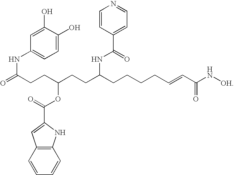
O=C(CCC(CCC(CCCCC=CC(N[OH])=O)NC(=O)C1=CC=NC=C1)OC(=O)C1=CC2=C(N1)C=CC=C2)NC1=CC=C(O)C(O)=C1
